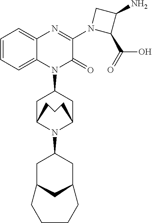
C1=CC=C2C(=C1)N=C(N1CC(N)C1C(=O)O)C(=O)N2C1CC2N(C3CC4CC(C3)CCCC4)C(C1)CCC2
